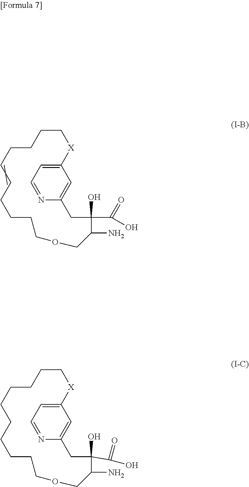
C12=CC=NC(=C1)CC(C(=O)O)(O)C(N)COCCCCCCCCCC[X]2.C12=CC=NC(=C1)CC(C(=O)O)(O)C(N)COCCCCCCCCCC[X]2
